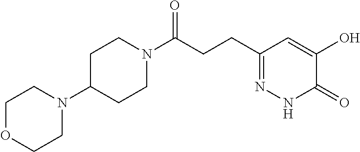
C(CCC1=NNC(=O)C(O)=C1)(=O)N1CCC(N2CCOCC2)CC1
